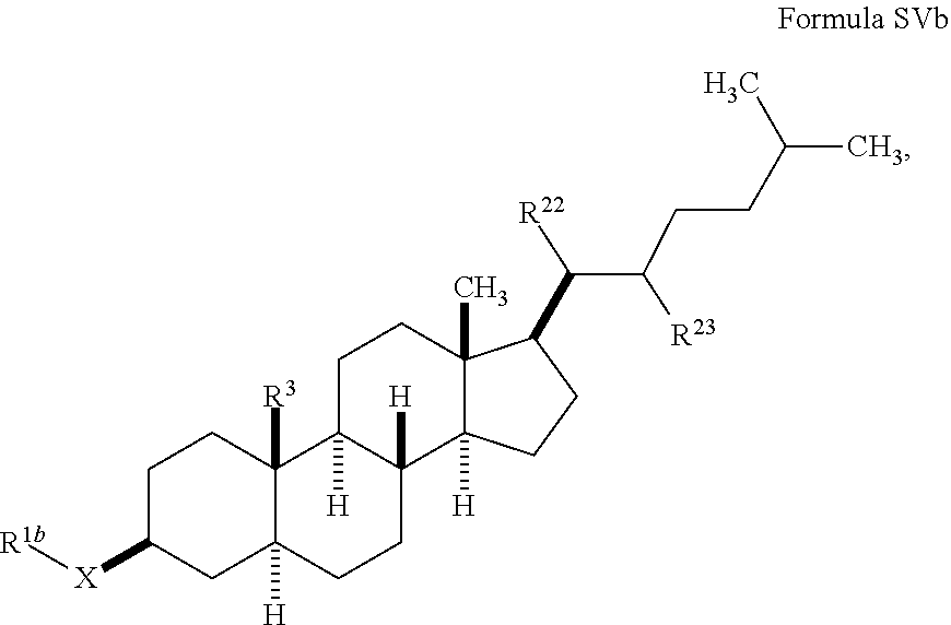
C1([X][R1b])CCC2([R3])C3([H])CCC4(C)C(C([R22])C(CCC(C)C)[R23])CCC4([H])C3([H])CCC2([H])C1
